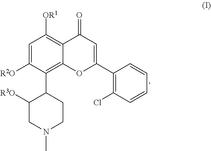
C1=C([R2O])C(C2C([R3O])CN(C)CC2)=C2C(=C1[OR1])C(=O)C=C(C1=C(Cl)C=CC=C1)O2
